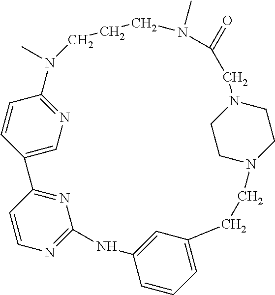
C1=CC2=CN=C1N(C)CCCN(C)C(=O)CN1CCN(CCC3=CC=CC(=C3)NC3=NC=CC2=N3)CC1
